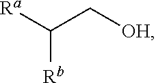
C([Rb])([Ra])C[OH]
